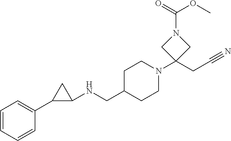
C1=CC=CC(C2C(NCC3CCN(C4(CC#N)CN(C(=O)OC)C4)CC3)C2)=C1
